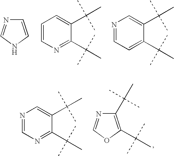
C1=CNC=N1.C1=CN=C(C(C)(C)C)C(C(C)(C)C)=C1.N1=CC=C(C(C)(C)C)C(C(C)(C)C)=C1.C1(C(C)(C)C)=C(C(C)(C)C)OC=N1.N1=CN=C(C(C)(C)C)C(C(C)(C)C)=C1
